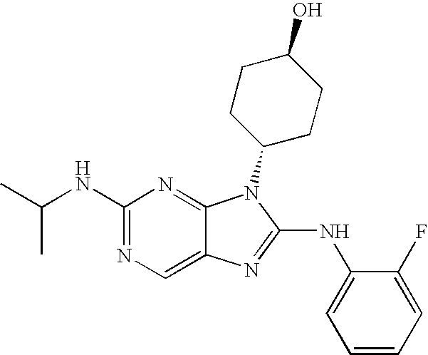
C1(NC(C)C)=NC=C2C(=N1)N(C1CCC(O)CC1)C(NC1=CC=CC=C1F)=N2
